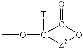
O(C1([T])C(=O)O[Z2]1)C
